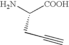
C(C([COOH])N)C#C
